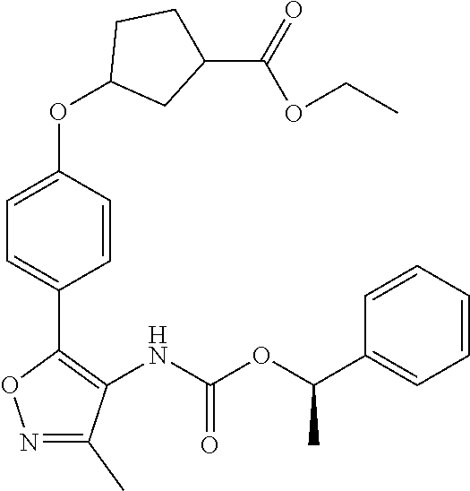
C1=C(OC2CC(C(OCC)=O)CC2)C=CC(C2=C(NC(OC(C3=CC=CC=C3)C)=O)C(C)=NO2)=C1
